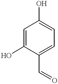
C1=C(O)C(C=O)=CC=C1O
